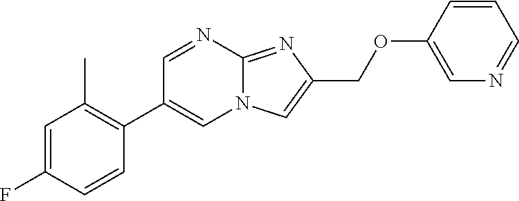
C1=CC(F)=CC(C)=C1C1=CN2C(=NC(COC3=CN=CC=C3)=C2)N=C1
